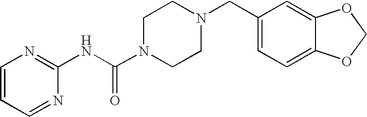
C1=CC=NC(NC(N2CCN(CC3=CC=C4C(=C3)OCO4)CC2)=O)=N1
